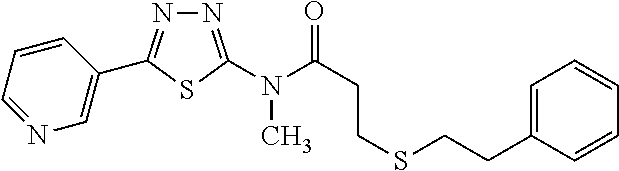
N1=C(N(C(CCSCCC2=CC=CC=C2)=O)C)SC(C2=CN=CC=C2)=N1
